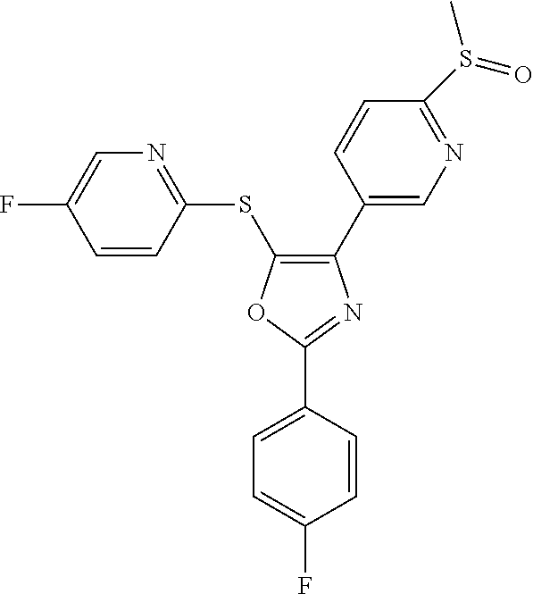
C1(C2=CN=C(S(=O)C)C=C2)=C(SC2=NC=C(F)C=C2)OC(C2=CC=C(F)C=C2)=N1
